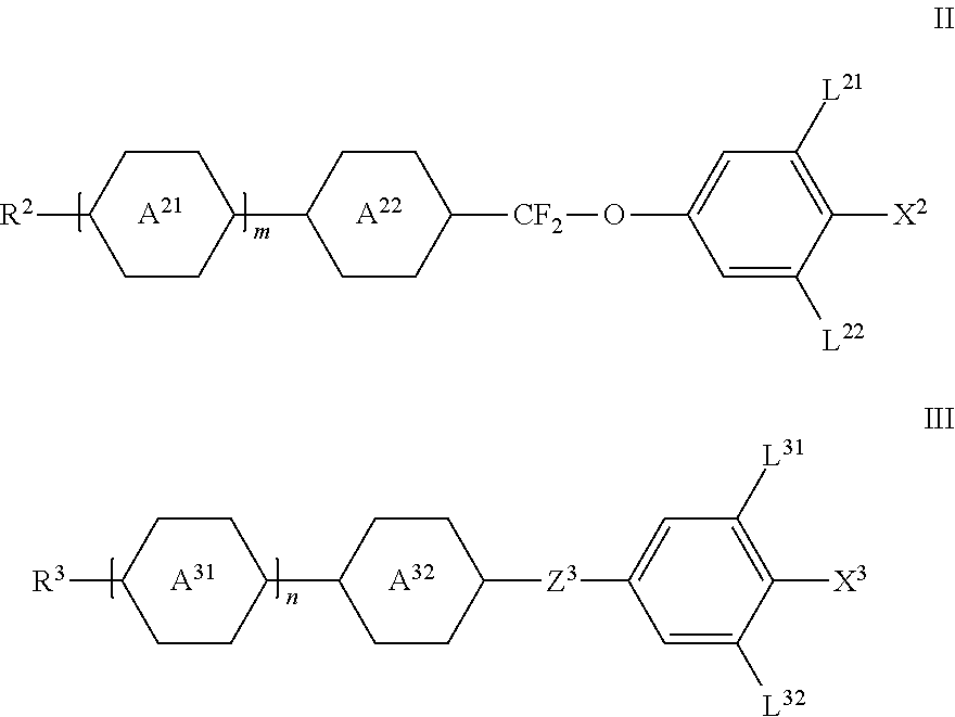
[A21].[A22].[R2]C1CCC(C2CCC([CF2]OC3=CC([L21])=C([X2])C([L22])=C3)CC2)CC1.[A31].[A32].[R3]C1CCC(C2CCC([Z3]C3=CC([L31])=C([X3])C([L32])=C3)CC2)CC1
